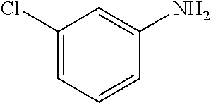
C1(Cl)=CC=CC(N)=C1
